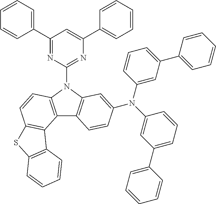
C1(C2=CC=CC=C2)=NC(N2C3=C(C4=C2C=CC2=C4C4=C(S2)C=CC=C4)C=CC(N(C2=CC(C4=CC=CC=C4)=CC=C2)C2=CC(C4=CC=CC=C4)=CC=C2)=C3)=NC(C2=CC=CC=C2)=C1
